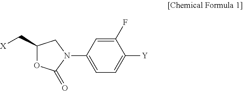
C1(C[X])OC(=O)N(C2=CC=C([Y])C(F)=C2)C1
